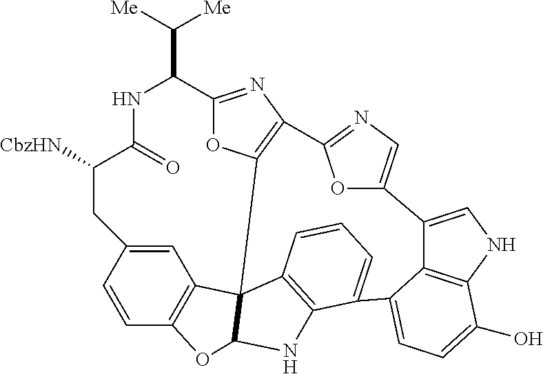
C1C([CbzHN])C(=O)NC(C([Me])[Me])C2=NC3=C(O2)C24C5=C(C=CC1=C5)OC2NC1=C4C=CC=C1C1=CC=C(O)C2=C1C(=CN2)C1=CN=C3O1
